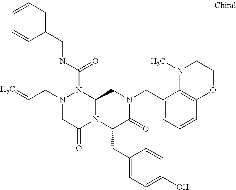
N(C(=O)N1N(CC=C)CC(=O)N2C1CN(CC1=CC=CC3=C1N(C)CCO3)C(=O)C2CC1=CC=C(O)C=C1)CC1=CC=CC=C1
